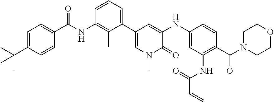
CC(C1=CC=C(C(NC2=C(C)C(C3=CN(C)C(=O)C(NC4=CC(NC(=O)C=C)=C(C(N5CCOCC5)=O)C=C4)=C3)=CC=C2)=O)C=C1)(C)C
